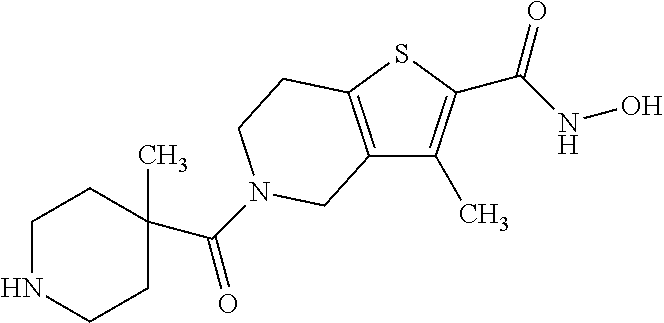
C12=C(SC(C(NO)=O)=C1C)CCN(C(C1(C)CCNCC1)=O)C2
